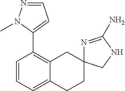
C1=CC=C2C(=C1C1=CC=NN1C)CC1(CC2)N=C(N)NC1
